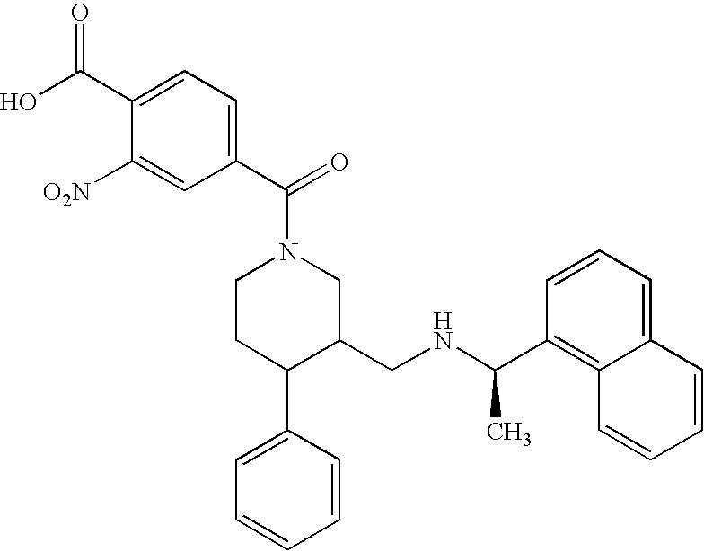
C1CC(C2=CC=CC=C2)C(CNC(C)C2=C3C(=CC=C2)C=CC=C3)CN1C(=O)C1=CC=C(C(O)=O)C([O2N])=C1
